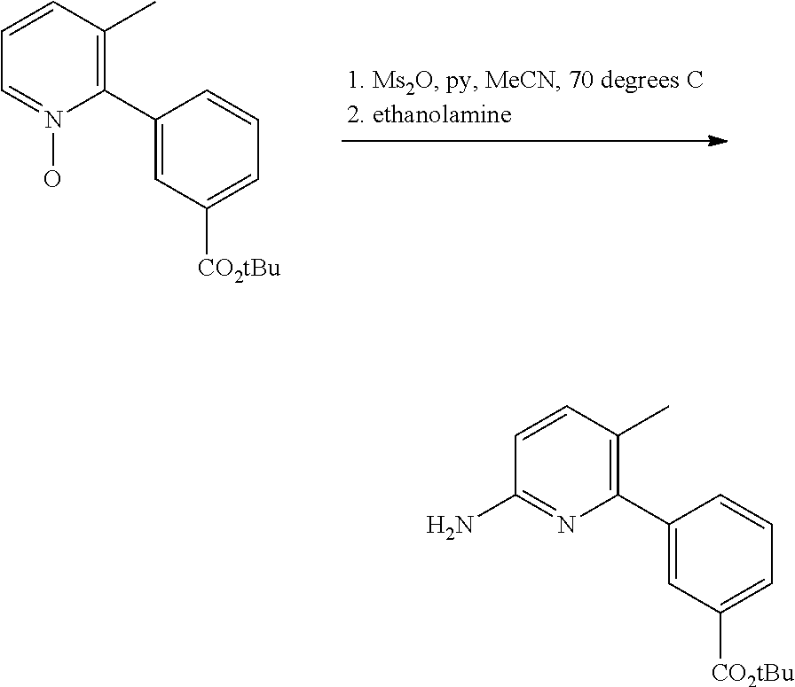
C1(C2=CC([CO2tBu])=CC=C2)=C(C)C=CC=N1O.C1(C2=CC([CO2tBu])=CC=C2)=C(C)C=CC(N)=N1
